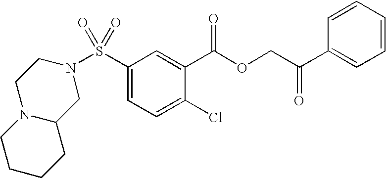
S(C1=CC=C(Cl)C(C(OCC(C2=CC=CC=C2)=O)=O)=C1)(=O)(=O)N1CCN2C(C1)CCCC2
